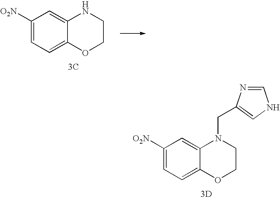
[3C].C1([O2N])=CC=C2C(=C1)NCCO2.C1([O2N])=CC=C2C(=C1)N(CC1=CNC=N1)CCO2.[3D]
